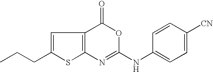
C1(CCC)=CC2=C(N=C(NC3=CC=C([CN])C=C3)OC2=O)S1
